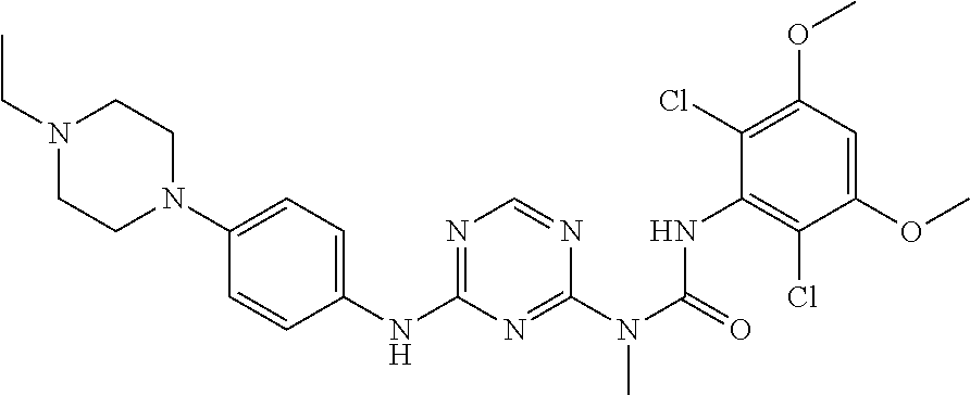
C1CN(C2=CC=C(NC3=NC=NC(N(C(=O)NC4=C(Cl)C(OC)=CC(OC)=C4Cl)C)=N3)C=C2)CCN1CC
